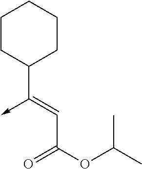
C(C(OC(C)C)=O)=C(->C)C1CCCCC1
